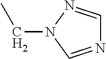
N1=CN(CC)N=C1
